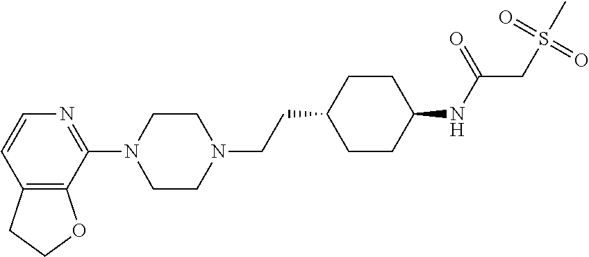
C12=C(C(N3CCN(CCC4CCC(NC(CS(=O)(=O)C)=O)CC4)CC3)=NC=C1)OCC2
